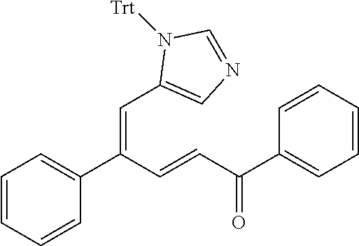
C1=CC=CC(C(C=CC(C2=CC=CC=C2)=O)=CC2=CN=CN2[Trt])=C1
